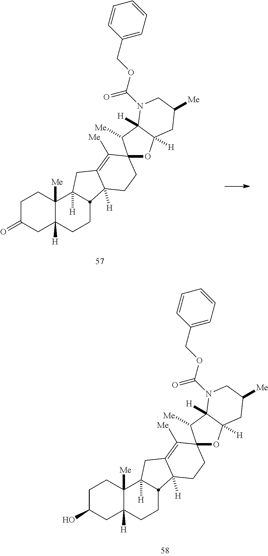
C1CC2([Me])C([H])(CC1=O)CCC1C2([H])CC2=C([Me])C3(CCC21[H])OC1([H])C([H])(C3[Me])N(C(=O)OCC2=CC=CC=C2)CC([Me])C1.C1CC2([Me])C([H])(CC1O)CCC1C2([H])CC2=C([Me])C3(CCC21[H])OC1([H])C([H])(C3[Me])N(C(=O)OCC2=CC=CC=C2)CC([Me])C1
